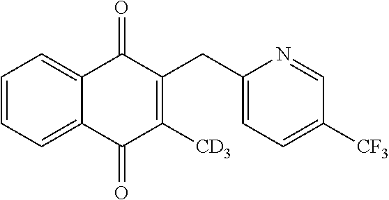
C12=CC=CC=C1C(=O)C(CC1=CC=C([CF3])C=N1)=C([CD3])C2=O
